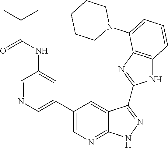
C1CCCCN1C1=CC=CC2=C1N=C(C1=NNC3=NC=C(C4=CN=CC(NC(C(C)C)=O)=C4)C=C31)N2
